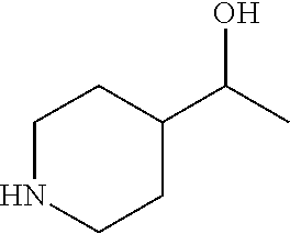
N1CCC(C(C)O)CC1
